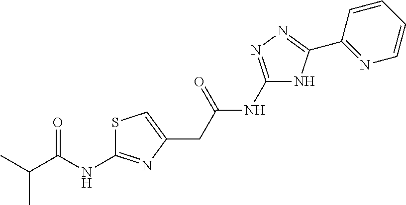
C1(NC(CC2=CSC(NC(C(C)C)=O)=N2)=O)=NN=C(C2=NC=CC=C2)N1
